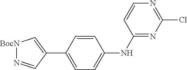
N1=C(Cl)N=C(NC2=CC=C(C3=C[BocN]N=C3)C=C2)C=C1
